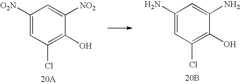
C1(N)=CC(Cl)=C(O)C(N)=C1.[20B].C1([O2N])=CC(Cl)=C(O)C([NO2])=C1.[20A]
